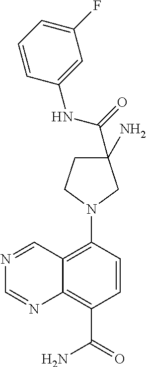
N1(C2=C3C(=C(C(=O)N)C=C2)N=CN=C3)CC(N)(C(=O)NC2=CC(F)=CC=C2)CC1
